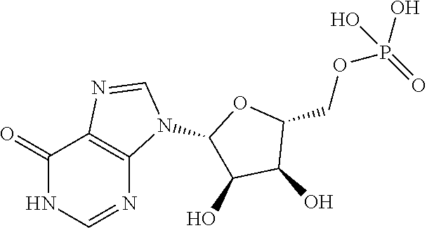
C1(=O)NC=NC2=C1N=CN2C1C(O)C(O)C(COP(O)(=O)O)O1
